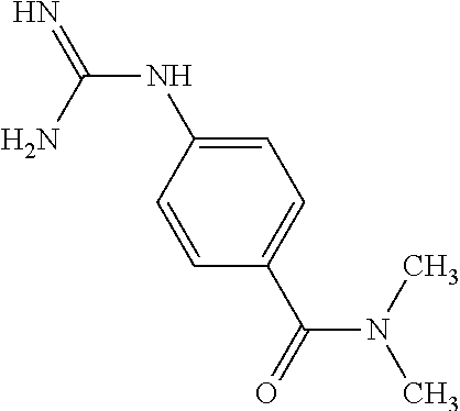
C1=C(C(=O)N(C)C)C=CC(NC(=N)N)=C1
